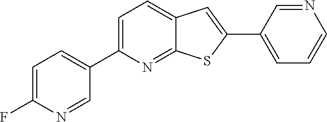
C1=C(F)N=CC(C2=CC=C3C(=N2)SC(C2=CC=CN=C2)=C3)=C1
